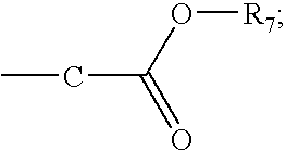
CCC(=O)O[R7]
